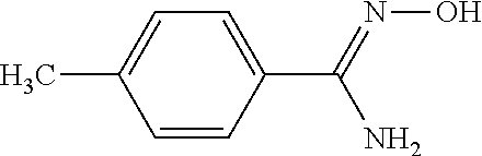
C1=CC(C(=NO)N)=CC=C1C
